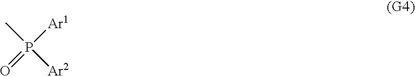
P(C)(=O)([Ar1])[Ar2]
